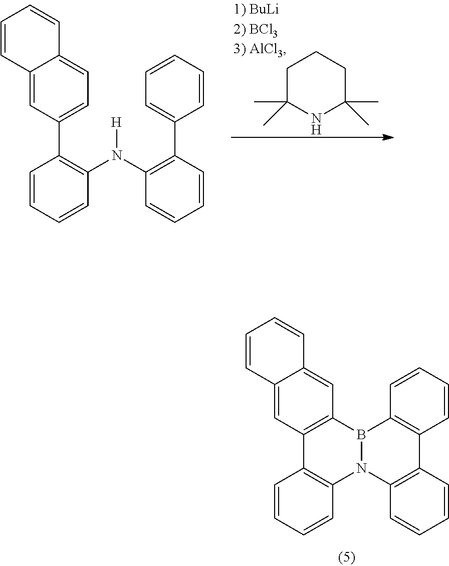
C12=C(B3N(C4=C1C=CC=C4)C1=C(C=CC=C1)C1=C3C=CC=C1)C=C1C(=C2)C=CC=C1.C1C(C)(C)NC(C)(C)CC1.C1(C2=C(N(C3=C(C4=CC=CC=C4)C=CC=C3)[H])C=CC=C2)=CC=C2C(=C1)C=CC=C2
